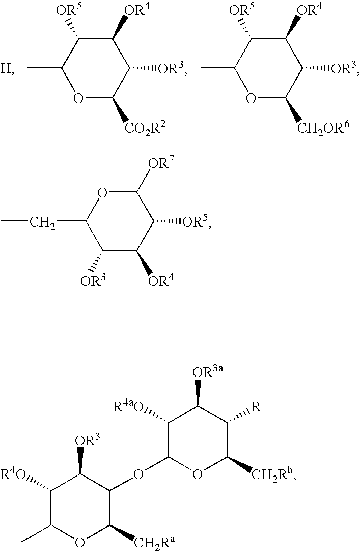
C1([OR3])C([OR4])C([OR5])C([OR7])OC1CC.CC1OC([CO2R2])C([OR3])C([OR4])C1[OR5].CC1OC([CH2OR6])C([OR3])C([OR4])C1[OR5].C1([R4O])C(C)OC([CH2Ra])C(OC2OC([CH2Rb])C([R])C([OR3a])C2[R4aO])C1[OR3]
